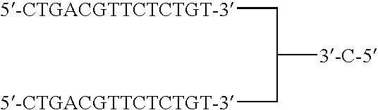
C([3-C-5])(C[5-CTGACGTTCTCTGT-3])C[5-CTGACGTTCTCTGT-3]
